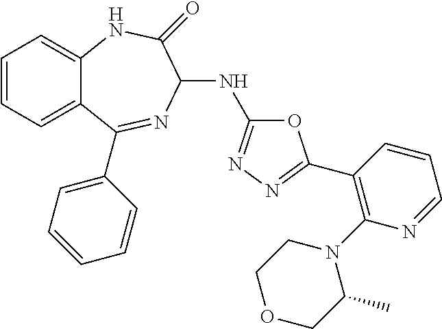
C1=CC=C2C(=C1)NC(=O)C(NC1=NN=C(C3=C(N4CCOCC4C)N=CC=C3)O1)N=C2C1=CC=CC=C1
